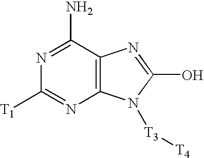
N1=C(N)C2=C(N=C1[T1])N([T3][T4])C(O)=N2
